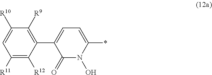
[R10]C1=CC([R11])=C([R12])C(C2=CC=C(*)N(O)C2=O)=C1[R9]
